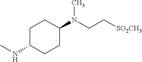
C1CC(N(CC[SO2CH3])C)CCC1NC
